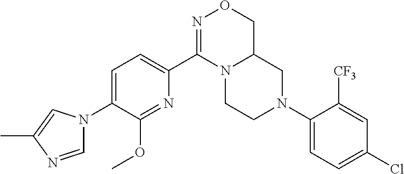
C1(C2=CC=C(N3C=NC(C)=C3)C(OC)=N2)=NOCC2N1CCN(C1=CC=C(Cl)C=C1[CF3])C2
